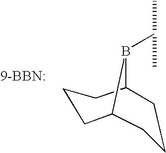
[9-BBN:].C1CCC2CCCC1B2C(C)C
